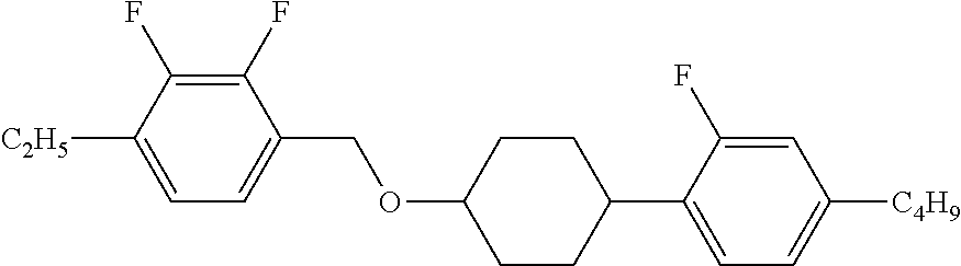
C1(F)=C(F)C([C2H5])=CC=C1COC1CCC(C2=CC=C([C4H9])C=C2F)CC1
